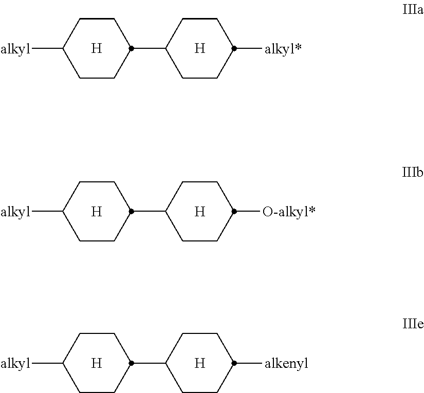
[H].C1(C2CCC([alkyl])CC2)CCC([alkyl*])CC1.[H].[H].C1(C2CCC([alkyl])CC2)CCC([O-alkyl*])CC1.[H].[H].C1(C2CCC([alkyl])CC2)CCC([alkenyl])CC1.[H]
